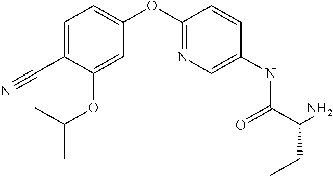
C1=C(OC(C)C)C(C#N)=CC=C1OC1=NC=C(NC(C(N)CC)=O)C=C1
